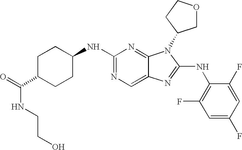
N1=C(NC2CCC(C(=O)NCCO)CC2)N=C2C(=C1)N=C(NC1=C(F)C=C(F)C=C1F)N2C1COCC1
